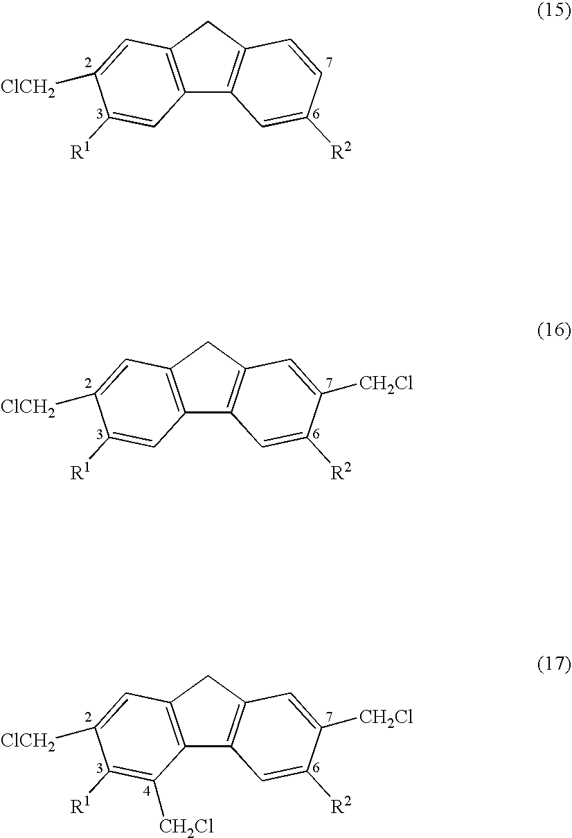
C12=C(CC3=C1C=C([R2])C=C3)C=C([ClCH2])C([R1])=C2.C12=C(CC3=C1C=C([R2])C([CH2Cl])=C3)C=C([ClCH2])C([R1])=C2.C12=C(CC3=C1C=C([R2])C([CH2Cl])=C3)C=C([ClCH2])C([R1])=C2[CH2Cl]
